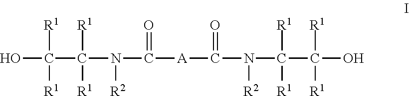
OC(C(N(C([A]C(N(C(C(O)([R1])[R1])([R1])[R1])[R2])=O)=O)[R2])([R1])[R1])([R1])[R1]
